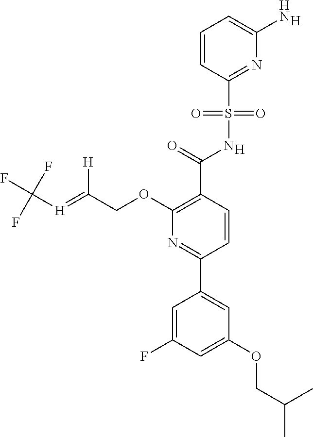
[H].C1(C(=O)NS(C2=NC(N)=CC=C2)(=O)=O)=C(OCC(=[H]C(F)(F)F)[H])N=C(C2=CC(OCC(C)C)=CC(F)=C2)C=C1.[H]
